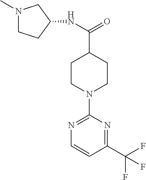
N1(C)CCC(NC(C2CCN(C3=NC=CC(C(F)(F)F)=N3)CC2)=O)C1
